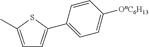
C1=C(C)SC(C2=CC=C([OnC6H13])C=C2)=C1
